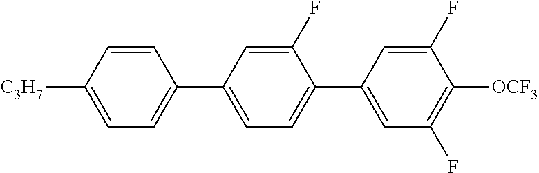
C1=C([C3H7])C=CC(C2=CC=C(C3=CC(F)=C([OCF3])C(F)=C3)C(F)=C2)=C1
